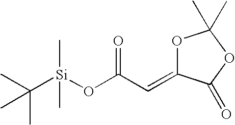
C[Si](C(C)(C)C)(OC(=O)C=C1OC(C)(C)OC1=O)C
